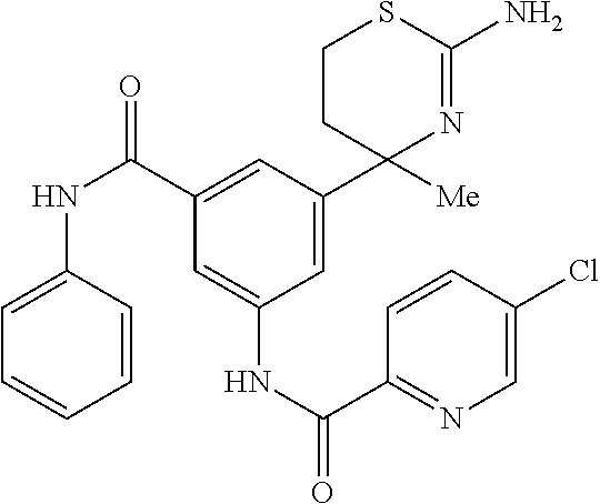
C1=C(NC(C2=CC(C3([Me])CCSC(N)=N3)=CC(NC(=O)C3=NC=C(Cl)C=C3)=C2)=O)C=CC=C1
